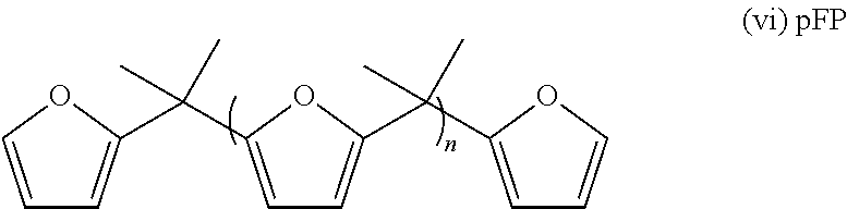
C1=COC(C(C2=CC=C(C(C)(C)C3=CC=CO3)O2)(C)C)=C1
